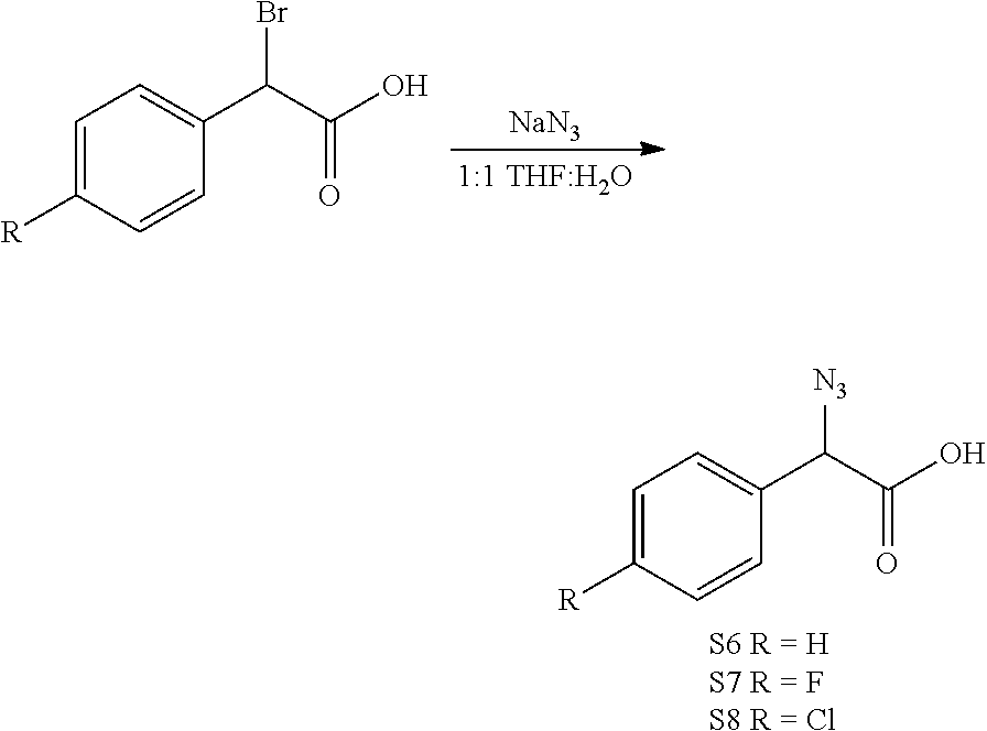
C1=C([R])C=CC(C(C(O)=O)Br)=C1.[NaN3].C1=C([R])C=CC(C(C(O)=O)[N3])=C1.[S6 R = HS7 R = FS8 R = Cl]
